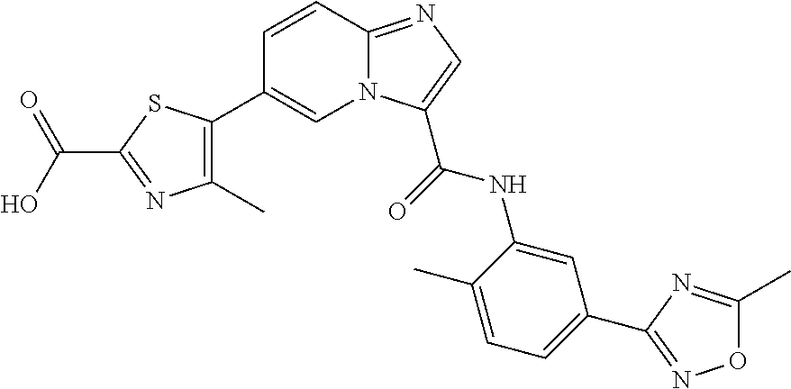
N12C(=NC=C1C(=O)NC1=CC(C3=NOC(C)=N3)=CC=C1C)C=CC(C1=C(C)N=C(C(O)=O)S1)=C2
